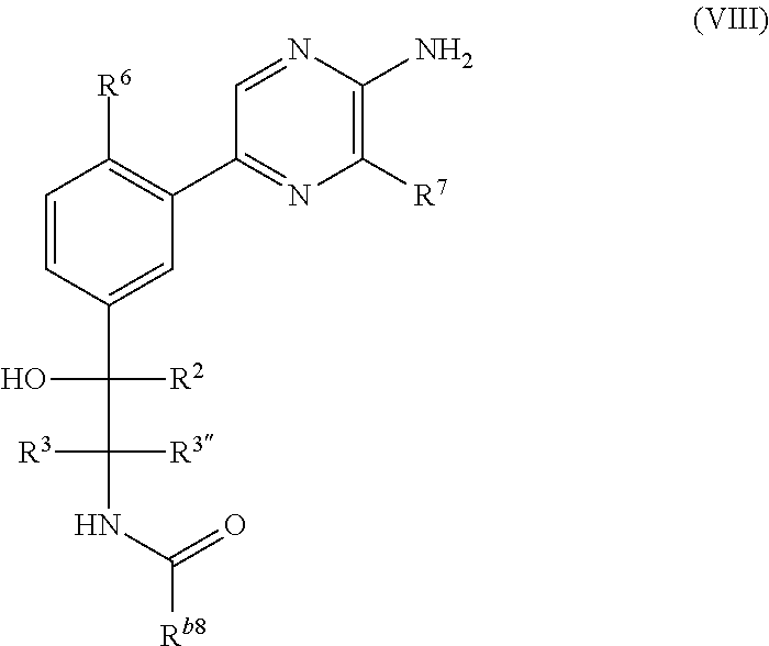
C1=CC(C(C(NC(=O)[Rb8])([R3])[R3])([R2])O)=CC(C2=NC([R7])=C(N)N=C2)=C1[R6]
